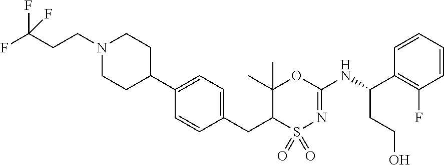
C1=C(C2CCN(CCC(F)(F)F)CC2)C=CC(CC2C(C)(C)OC(NC(C3=C(F)C=CC=C3)CCO)=NS2(=O)=O)=C1
